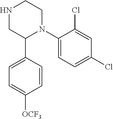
N1CC(C2=CC=C([OCF3])C=C2)N(C2=CC=C(Cl)C=C2Cl)CC1
